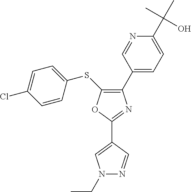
C1(C2=CC=C(C(C)(O)C)N=C2)=C(SC2=CC=C(Cl)C=C2)OC(C2=CN(CC)N=C2)=N1
